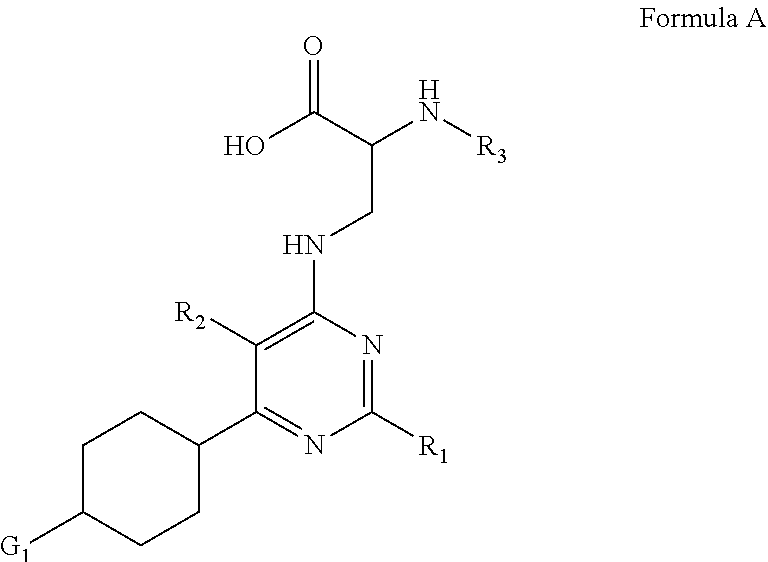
C1(C2CCC([G1])CC2)=NC([R1])=NC(NCC(C(O)=O)N[R3])=C1[R2]
